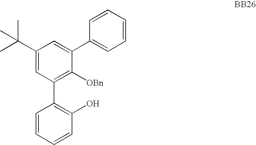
C1=CC=CC(O)=C1C1=C([OBn])C(C2=CC=CC=C2)=CC(C(C)(C)C)=C1
